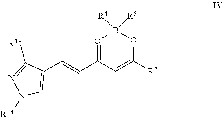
B([R5])([R4])OC(=CC(C=CC1=CN([R1A])N=C1[R1A])=OC)[R2]
